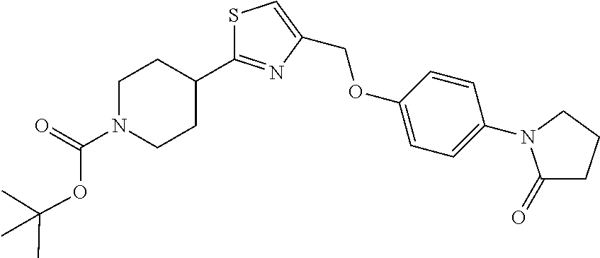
S1C(C2CCN(C(=O)OC(C)(C)C)CC2)=NC(COC2=CC=C(N3C(=O)CCC3)C=C2)=C1
